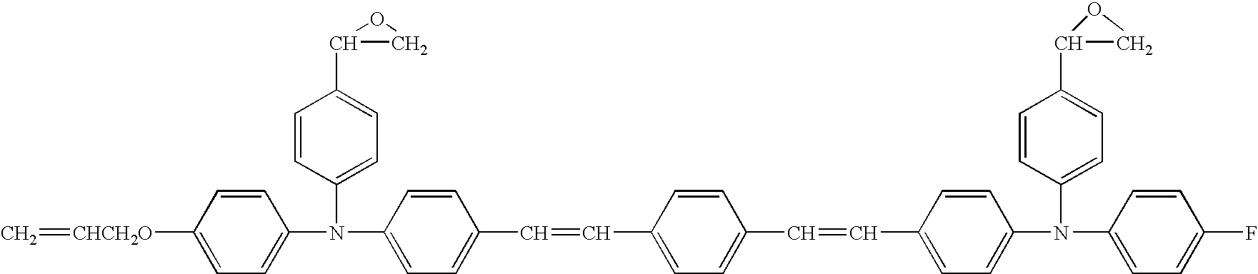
C=[CHCH2O]C1=CC=C(N(C2=CC=C(C3CO3)C=C2)C2=CC=C(C=CC3=CC=C(C=CC4=CC=C(N(C5=CC=C(C6CO6)C=C5)C5=CC=C(F)C=C5)C=C4)C=C3)C=C2)C=C1
